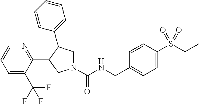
N1(C(NCC2=CC=C(S(CC)(=O)=O)C=C2)=O)CC(C2=CC=CC=C2)C(C2=NC=CC=C2C(F)(F)F)C1
